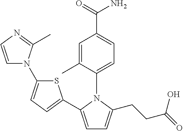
C1=C(C2=CC=C(N3C=CN=C3C)S2)N(C2=CC=C(C(=O)N)C=C2C)C(CCC(=O)O)=C1
